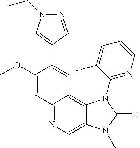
C1(OC)=CC2=NC=C3C(=C2C=C1C1=CN(CC)N=C1)N(C1=NC=CC=C1F)C(=O)N3C
